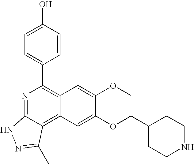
C1=C(O)C=CC(C2=C3C(=C4C(=N2)NN=C4C)C=C(OCC2CCNCC2)C(OC)=C3)=C1
